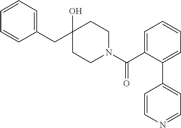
C1(CC2(O)CCN(C(C3=CC=CC=C3C3=CC=NC=C3)=O)CC2)=CC=CC=C1
